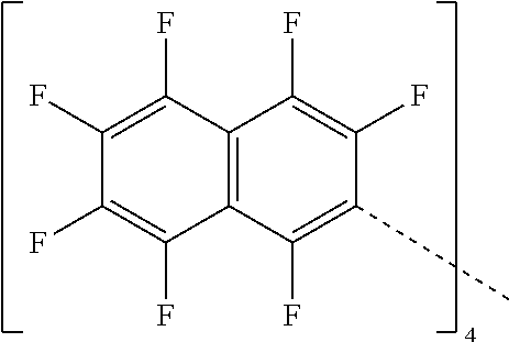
C12=C(C(F)=C(C)C(F)=C1F)C(F)=C(F)C(F)=C2F
